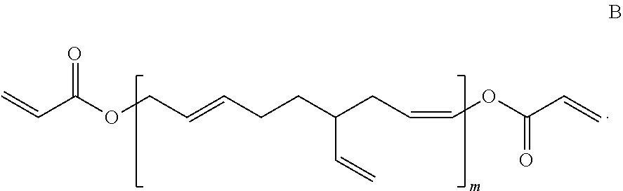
C=CC(OCC=CCCC(CC=COC(=O)C=C)C=C)=O
